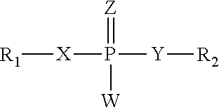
[R1][X]P(=[Z])([W])[Y][R2]
